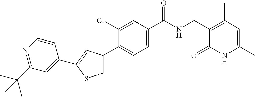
C1(CNC(C2=CC=C(C3=CSC(C4=CC(C(C)(C)C)=NC=C4)=C3)C(Cl)=C2)=O)=C(C)C=C(C)NC1=O
